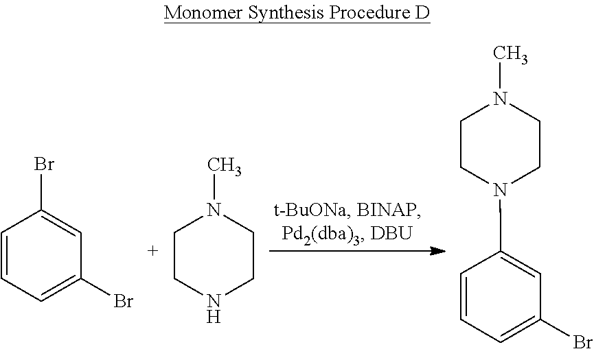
C1=CC=C(Br)C=C1Br.C1CNCCN1C.C1CN(C2=CC(Br)=CC=C2)CCN1C
